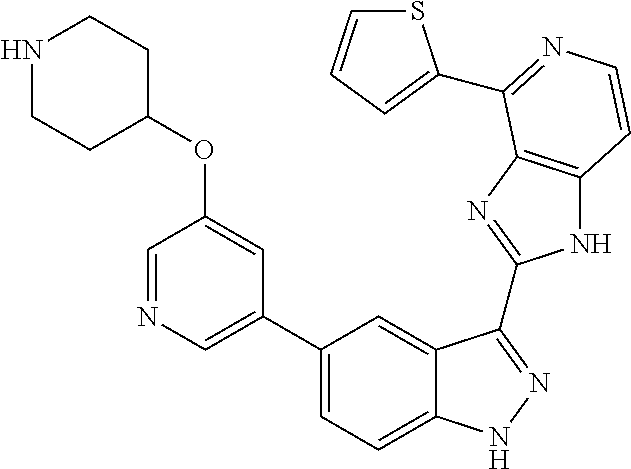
C1(C2=CN=CC(OC3CCNCC3)=C2)=CC=C2C(=C1)C(C1=NC3=C(N1)C=CN=C3C1=CC=CS1)=NN2
